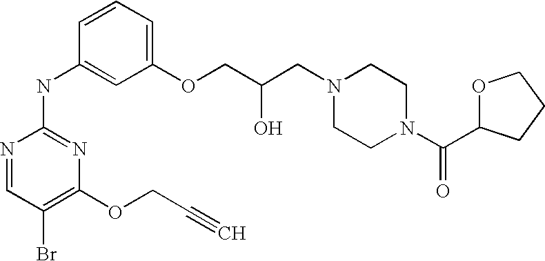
N1=CC(Br)=C(OCC#C)N=C1NC1=CC(OCC(CN2CCN(C(C3OCCC3)=O)CC2)O)=CC=C1
